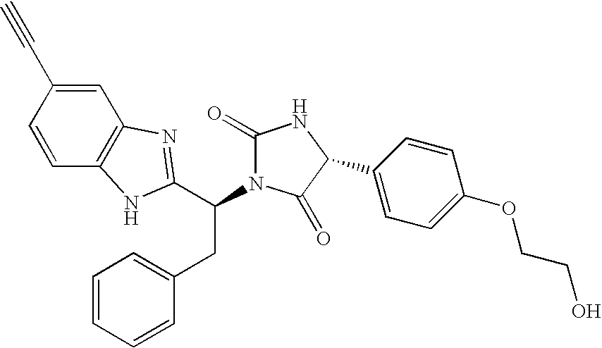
C1=C(C#C)C=CC2=C1N=C(C(CC1=CC=CC=C1)N1C(=O)NC(C3=CC=C(OCCO)C=C3)C1=O)N2
